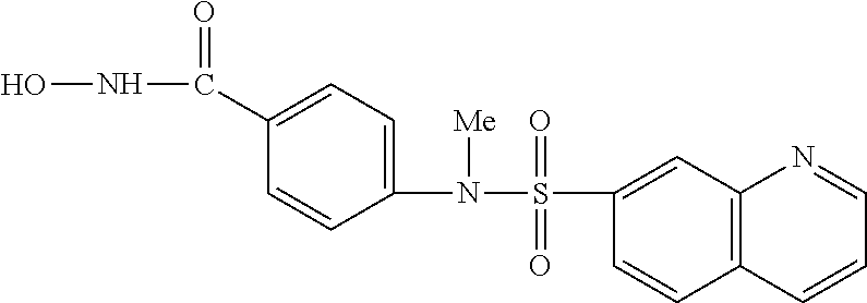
C1(S(N(C2=CC=C(C(NO)=O)C=C2)[Me])(=O)=O)=CC2=C(C=C1)C=CC=N2
